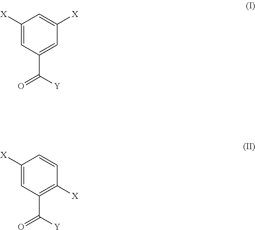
C1([X])=CC(C([Y])=O)=CC([X])=C1.C1([X])=CC(C([Y])=O)=C([X])C=C1
